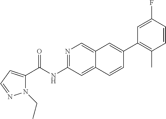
FC1=CC(C2=CC3=CN=C(NC(=O)C4=CC=NN4CC)C=C3C=C2)=C(C)C=C1
